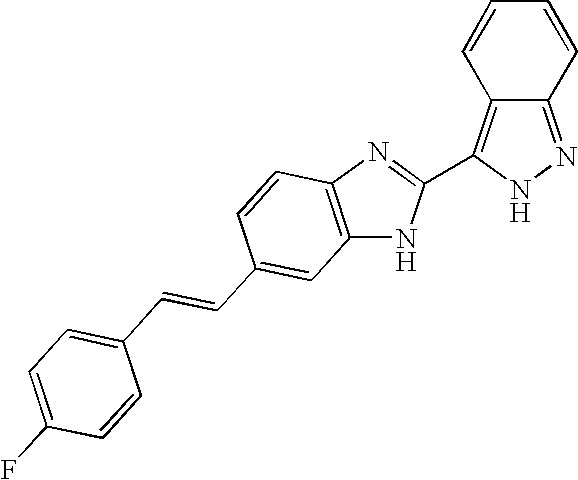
C1=CC2=C(C3=NC4=C(N3)C=C(C=CC3=CC=C(F)C=C3)C=C4)NN=C2C=C1
